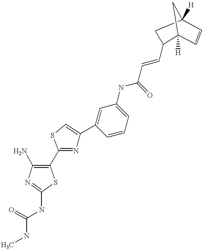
N1=C(C2=C(N)N=C(NC(=O)NC)S2)SC=C1C1=CC(NC(=O)C=CC2C3([H])C=CC([H])(C2)C3)=CC=C1
